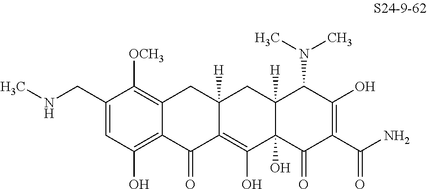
C1=C(CNC)C([OCH3])=C2C(=C1O)C(=O)C1=C(O)C3(O)C([H])(CC1([H])C2)C(N(C)C)C(O)=C(C(N)=O)C3=O
